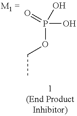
C(C)OP(=O)(O)O
